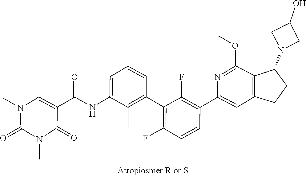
CN1C(=O)N(C)C=C(C(NC2=CC=CC(C3=C(F)C=CC(C4=CC5=C(C(OC)=N4)C(N4CC(O)C4)CC5)=C3F)=C2C)=O)C1=O
